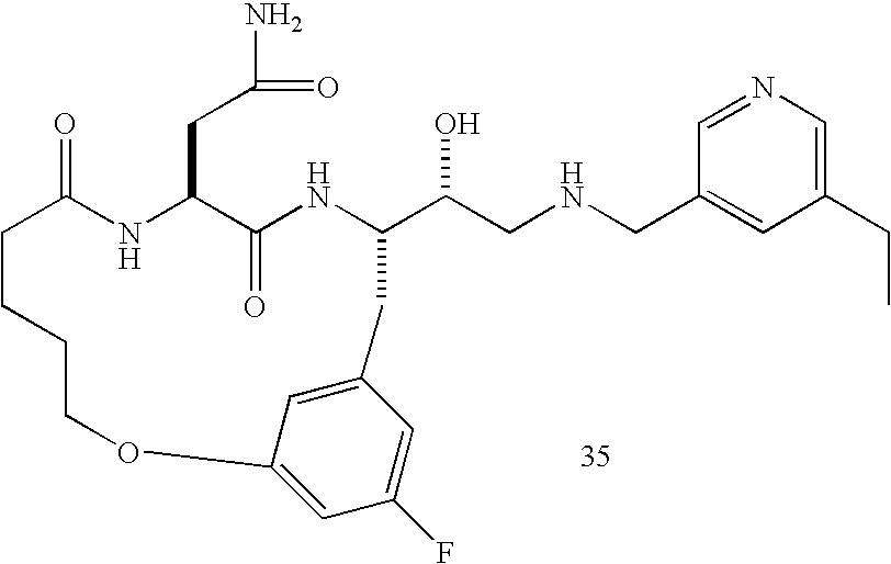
C1=NC=C(CC)C=C1CNCC(O)C1NC(=O)C(CC(N)=O)NC(=O)CCCCOC2=CC(F)=CC(=C2)C1
